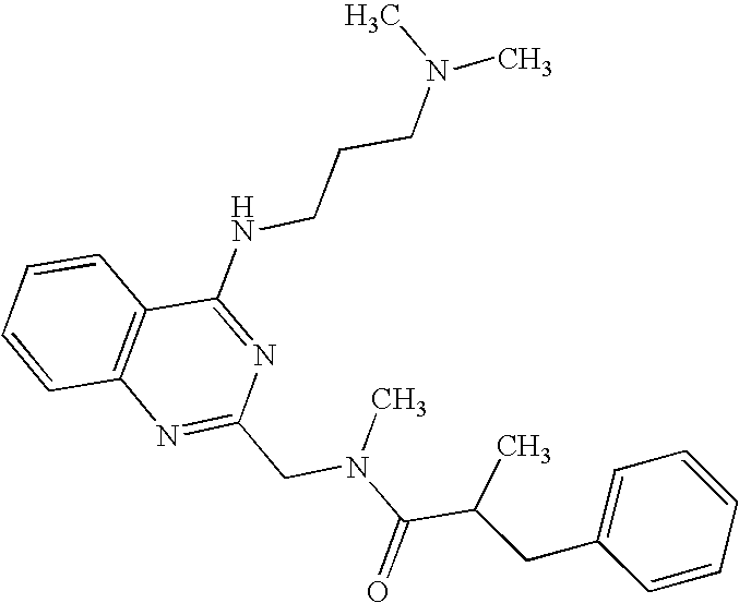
C1=CC2=C(C=C1)C(NCCCN(C)C)=NC(CN(C(C(CC1=CC=CC=C1)C)=O)C)=N2
